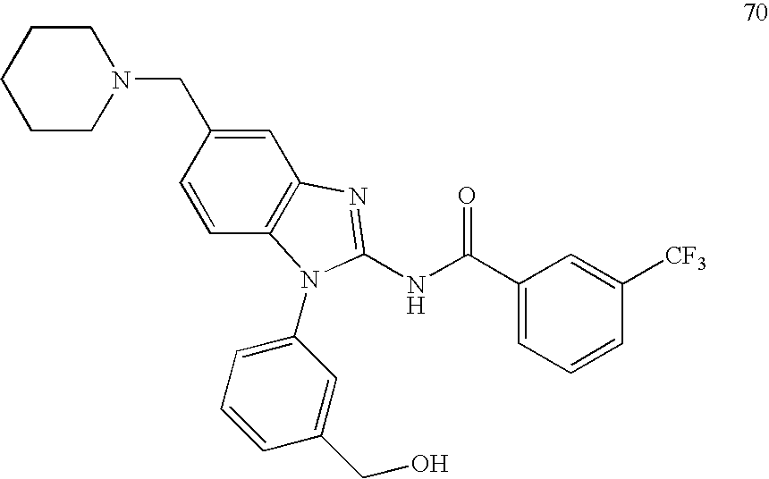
C1CN(CC2=CC3=C(C=C2)N(C2=CC=CC(CO)=C2)C(NC(C2=CC=CC([CF3])=C2)=O)=N3)CCC1
